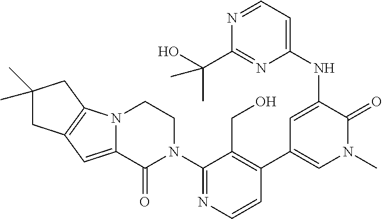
N12C(=CC3=C1CC(C)(C)C3)C(=O)N(C1=NC=CC(C3=CN(C)C(=O)C(NC4=CC=NC(C(C)(O)C)=N4)=C3)=C1CO)CC2
